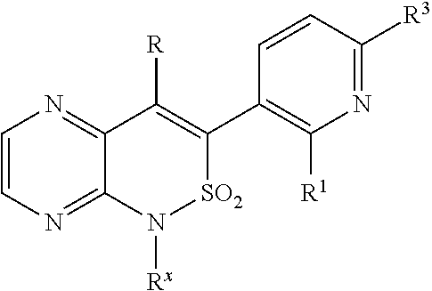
C1=CN=C2C(=N1)C([R])=C(C1=C([R1])N=C([R3])C=C1)[SO2]N2[Rx]
